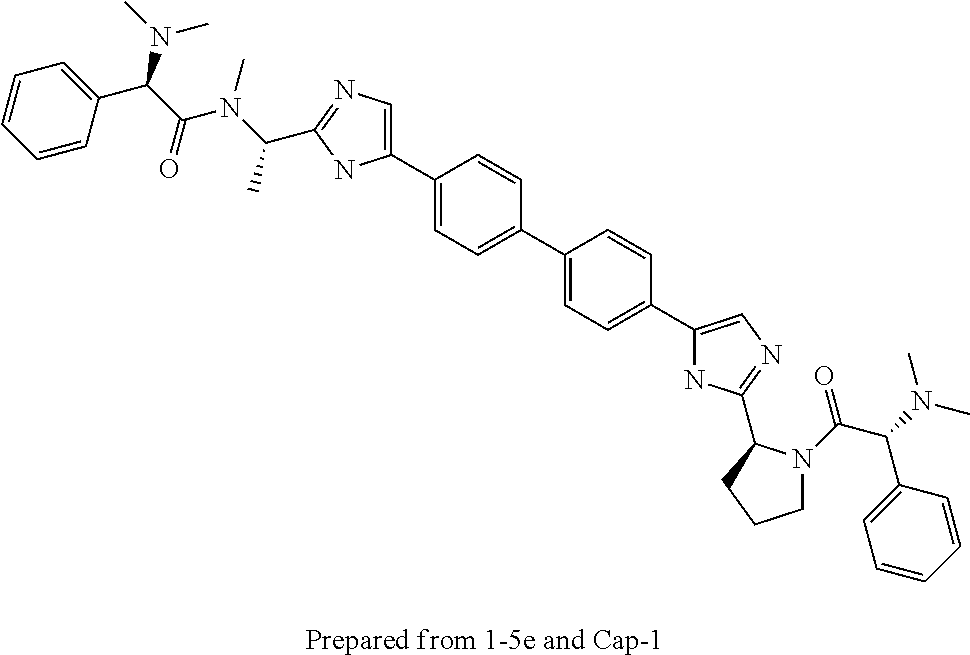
[Prepared from 1-5e and Cap-1].C1=CC=CC(C(C(N(C(C)C2=NC=C(C3=CC=C(C4=CC=C(C5=CN=C(C6N(C(C(N(C)C)C7=CC=CC=C7)=O)CCC6)N5)C=C4)C=C3)N2)C)=O)N(C)C)=C1
